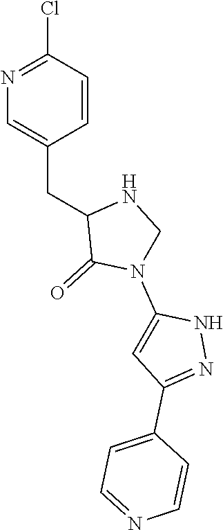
N1=C(Cl)C=CC(CC2C(=O)N(C3=CC(C4=CC=NC=C4)=NN3)CN2)=C1
